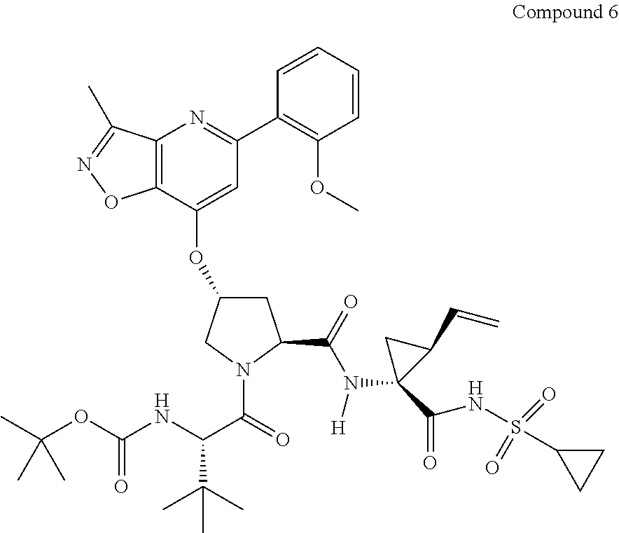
C12=C(C(C)=NO1)N=C(C1=C(OC)C=CC=C1)C=C2OC1CC(C(N(C2(C(NS(C3CC3)(=O)=O)=O)C(C=C)C2)[H])=O)N(C(=O)C(NC(OC(C)(C)C)=O)C(C)(C)C)C1
